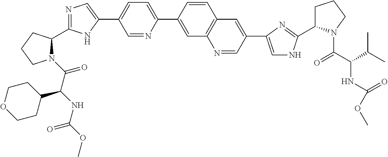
N1(C(C(NC(=O)OC)C2CCOCC2)=O)C(C2=NC=C(C3=CC=C(C4=CC5=C(C=C4)C=C(C4=CNC(C6CCCN6C(C(NC(=O)OC)C(C)C)=O)=N4)C=N5)N=C3)N2)CCC1
